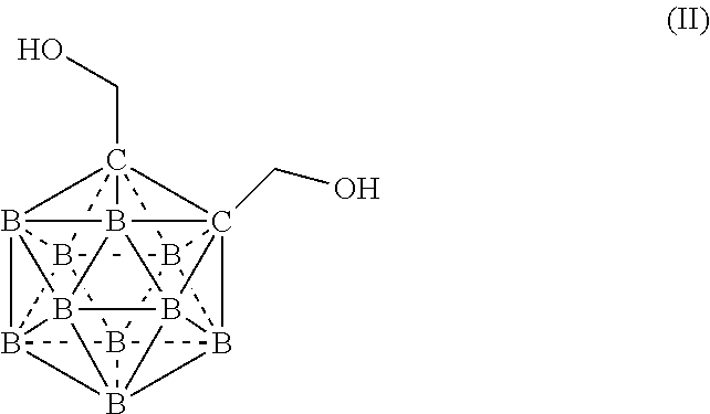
B1234B567B189B21%10B2%11%12B%13%14%15B58(B912%13)C6%141(CO)C372(CO)B%11%151B4%102%12
